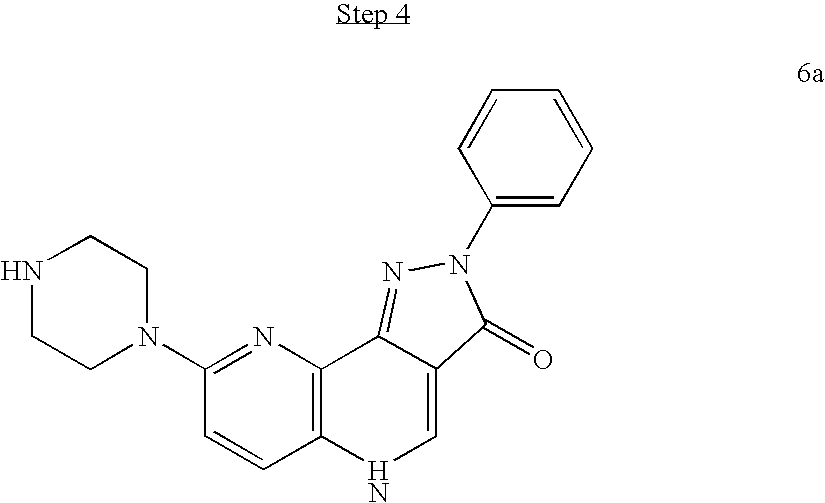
C1=CC2=C(N=C1N1CCNCC1)C1=NN(C3=CC=CC=C3)C(=O)C1=CN2
